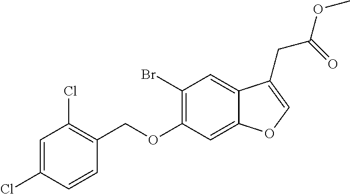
C1=C(Cl)C=CC(COC2=C(Br)C=C3C(=C2)OC=C3CC(=O)OC)=C1Cl
